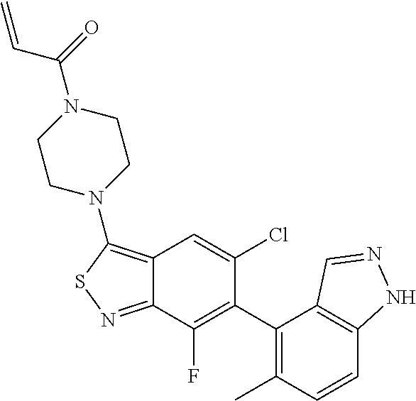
C12=C(N3CCN(C(C=C)=O)CC3)SN=C1C(F)=C(C1=C(C)C=CC3=C1C=NN3)C(Cl)=C2
